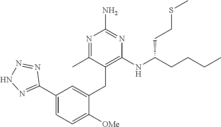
C1(C2=NNN=N2)=CC=C([OMe])C(CC2=C(NC(CCCC)CCSC)N=C(N)N=C2C)=C1
